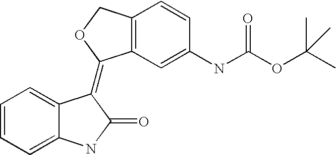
C1=CC=C2C(=C1)C(=C1C3=C(CO1)C=CC(NC(OC(C)(C)C)=O)=C3)C(=O)N2
